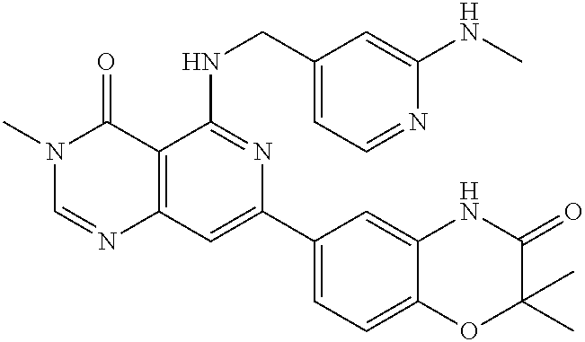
C12=C(C=C(C3=CC=C4C(=C3)NC(=O)C(C)(C)O4)N=C1NCC1=CC=NC(NC)=C1)N=CN(C)C2=O
